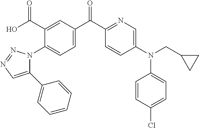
C1(N2C(C3=CC=CC=C3)=CN=N2)=CC=C(C(C2=NC=C(N(C3=CC=C(Cl)C=C3)CC3CC3)C=C2)=O)C=C1C(O)=O
